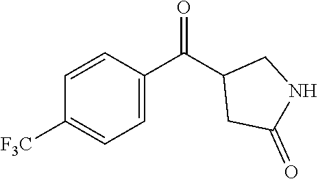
C1=C(C(C2CC(=O)NC2)=O)C=CC([F3C])=C1
